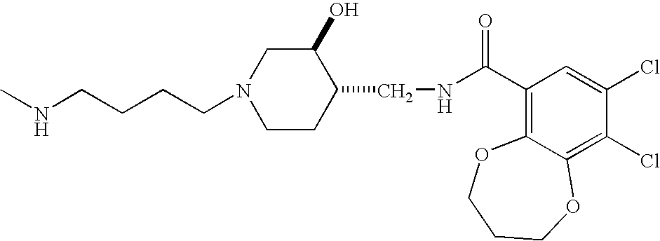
C(CN1CCC(CNC(C2=C3C(=C(Cl)C(Cl)=C2)OCCCO3)=O)C(O)C1)CCNC
